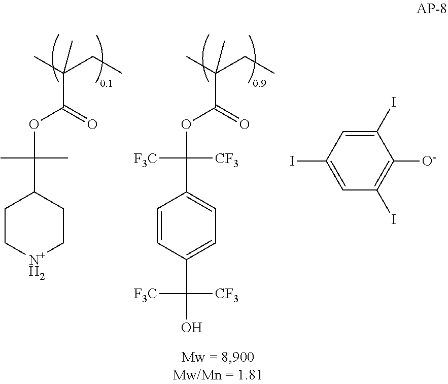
CC(CC)(C)C(OC(C)(C)C1CC[N+H2]CC1)=O.CC(CC)(C)C(OC([F3C])([CF3])C1=CC=C(C([F3C])([CF3])O)C=C1)=O.C1(I)=CC(I)=CC(I)=C1[O-]
